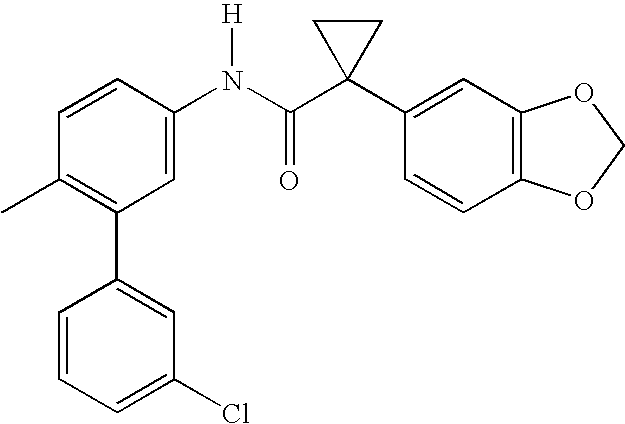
C1=CC(N(C(C2(C3=CC4=C(C=C3)OCO4)CC2)=O)[H])=CC(C2=CC(Cl)=CC=C2)=C1C
